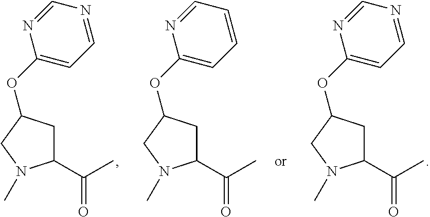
C(C)(C1CC(OC2=CC=NC=N2)CN1C)=O.C(C)(C1CC(OC2=CC=CC=N2)CN1C)=O.C(C)(C1CC(OC2=CC=NC=N2)CN1C)=O
